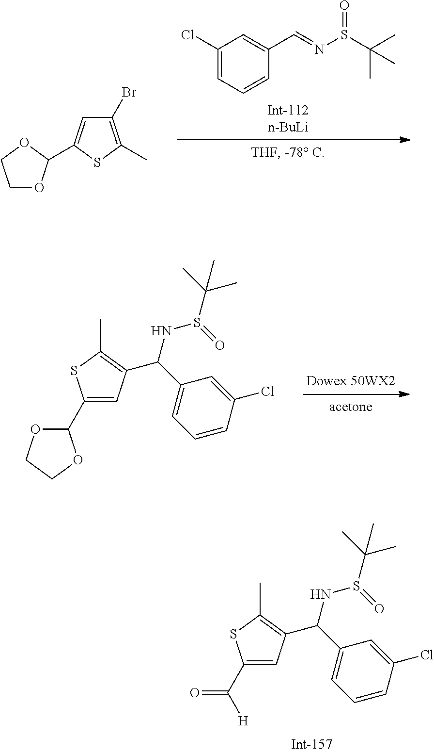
C1(C([H])=O)=CC(C(C2=CC=CC(Cl)=C2)NS(=O)C(C)(C)C)=C(C)S1.C1(C2OCCO2)=CC(C(C2=CC=CC(Cl)=C2)NS(C(C)(C)C)=O)=C(C)S1.C1(Cl)=CC=CC(C=NS(C(C)(C)C)=O)=C1.C1(Br)=C(C)SC(C2OCCO2)=C1
